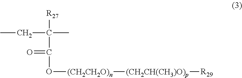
[R27]C(C(O[(CH2CH2O)n][(CH2CH(CH3)O)p][R29])=O)(CC)C
